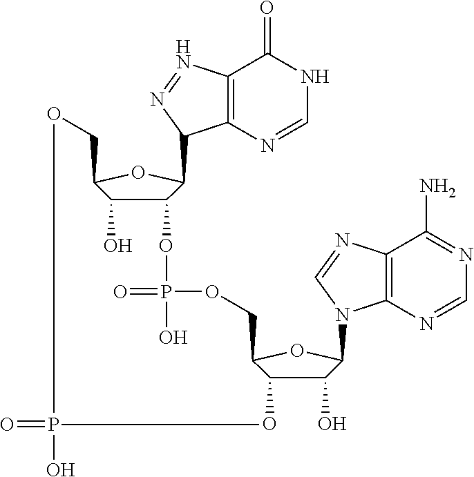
C12=C(N=CNC1=O)C(C1C(OP(=O)(O)OCC3C(O)C(O)C(N4C5=C(C(N)=NC=N5)N=C4)O3)C(O)C(CO)O1)N=N2.O=PO
